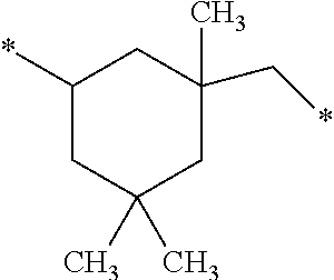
C1C(C*)(C)CC(*)CC1(C)C
